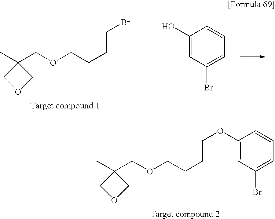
C(CCOCC1(C)COC1)CBr.C1(O)=CC(Br)=CC=C1.C1(OCCCCOCC2(C)COC2)=CC(Br)=CC=C1
